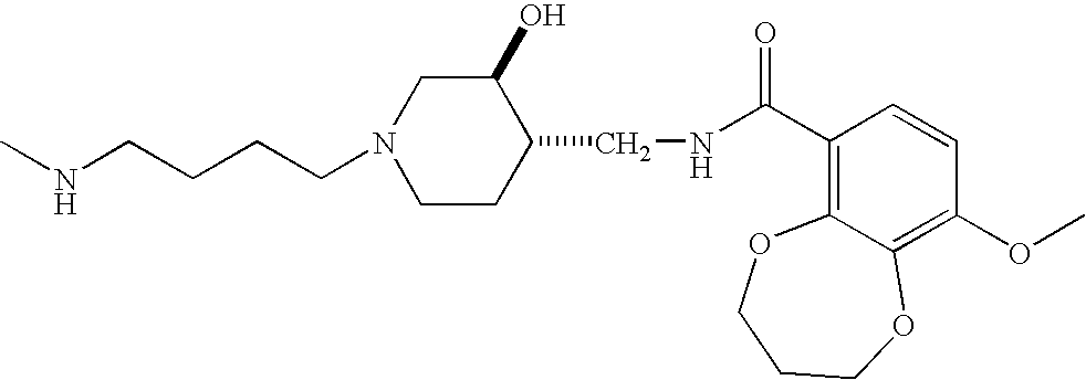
C(CCN1CCC(CNC(C2=C3C(=C(OC)C=C2)OCCCO3)=O)C(O)C1)CNC
